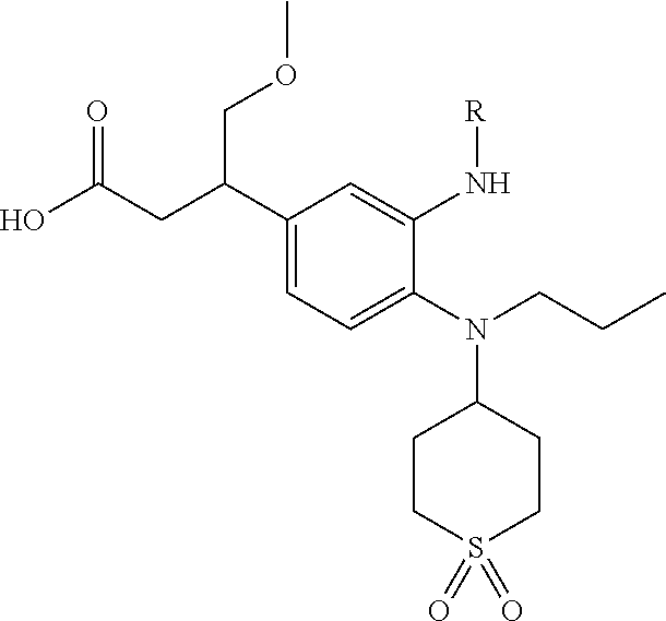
C1(N(C2CCS(=O)(=O)CC2)CCC)=CC=C(C(CC(O)=O)COC)C=C1N[R]
